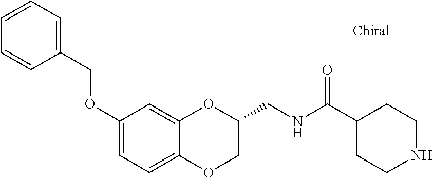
C1=CC=C(COC2=CC=C3C(=C2)OC(CNC(C2CCNCC2)=O)CO3)C=C1
